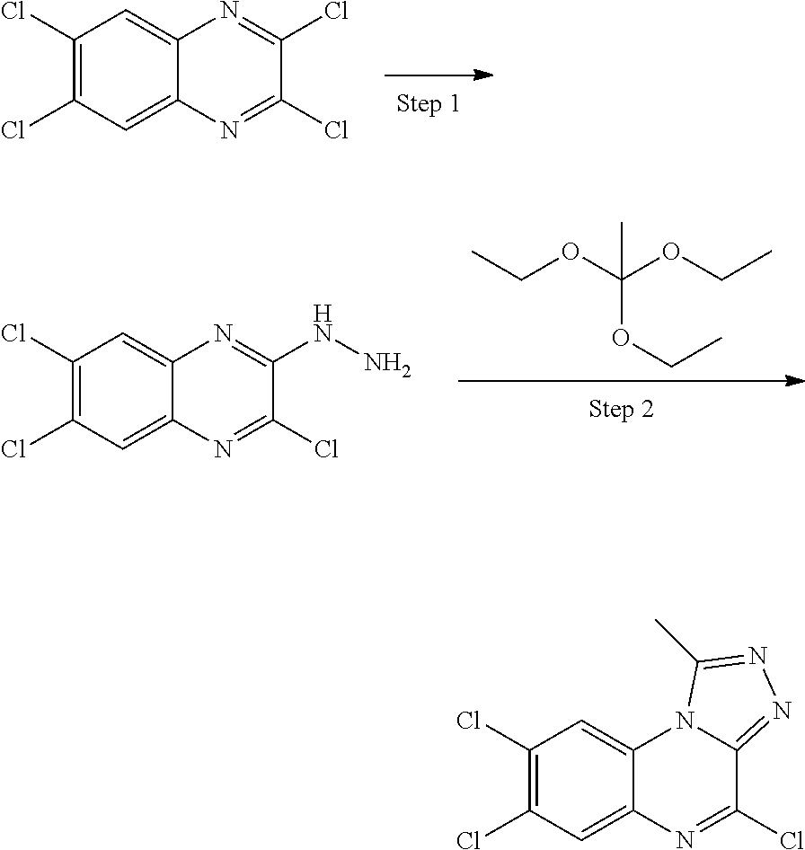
C1(Cl)=C(Cl)C=C2C(=C1)N=C(Cl)C(Cl)=N2.CCOC(OCC)(OCC)C.C1(Cl)=C(Cl)C=C2C(=C1)N=C(NN)C(Cl)=N2.C1(Cl)=C(Cl)C=C2C(=C1)N1C(=NN=C1C)C(Cl)=N2
